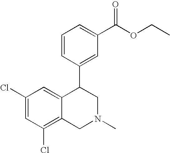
C1(Cl)=C2C(=CC(Cl)=C1)C(C1=CC(C(OCC)=O)=CC=C1)CN(C)C2
